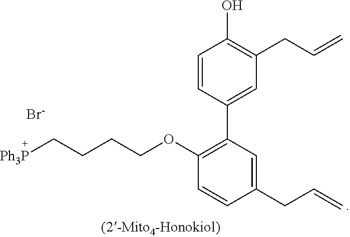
[Br-].[Ph3P]CCCCOC1=C(C2=CC(CC=C)=C(O)C=C2)C=C(CC=C)C=C1
